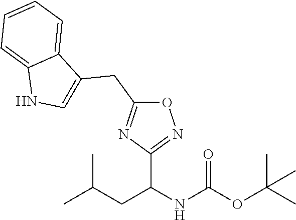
CC(CC(NC(OC(C)(C)C)=O)C1=NOC(CC2=CNC3=CC=CC=C23)=N1)C
